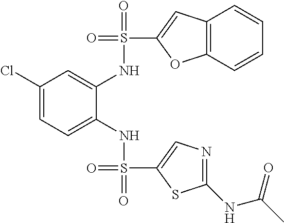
C1(Cl)=CC=C(NS(=O)(C2=CN=C(NC(C)=O)S2)=O)C(NS(=O)(C2=CC3=C(O2)C=CC=C3)=O)=C1
